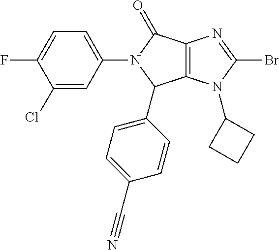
C12=C(N(C3CCC3)C(Br)=N1)C(C1=CC=C(C#N)C=C1)N(C1=CC=C(F)C(Cl)=C1)C2=O
